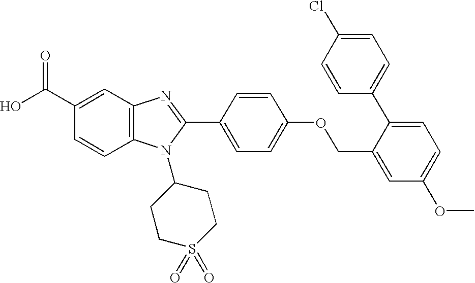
OC(C1=CC2=C(C=C1)N(C1CCS(=O)(=O)CC1)C(C1=CC=C(OCC3=CC(OC)=CC=C3C3=CC=C(Cl)C=C3)C=C1)=N2)=O
